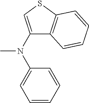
C1(N(C2=CC=CC=C2)C)=CSC2=C1C=CC=C2
